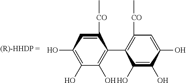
C1(O)=C(O)C=C([CO]C)C(C2=C([CO]C)C=C(O)C(O)=C2O)=C1O
